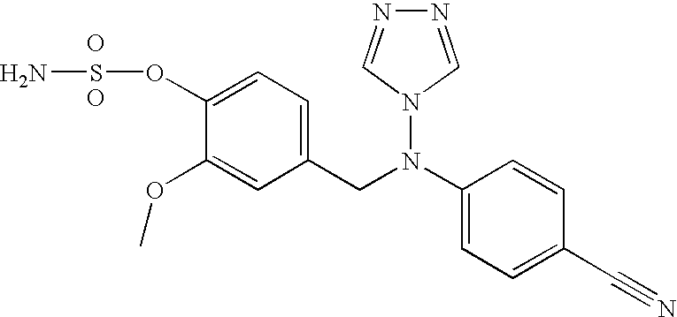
C1(OSN)=CC=C(CN(C2=CC=C(C#N)C=C2)N2C=NN=C2)C=C1OC.O.O
